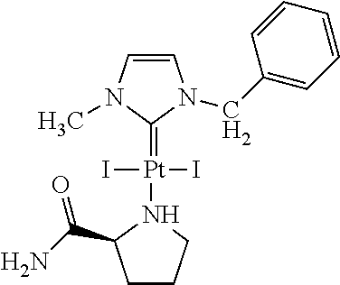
[Pt](I)(I)(=C1N(C)C=CN1CC1=CC=CC=C1)N1C(C(N)=O)CCC1
